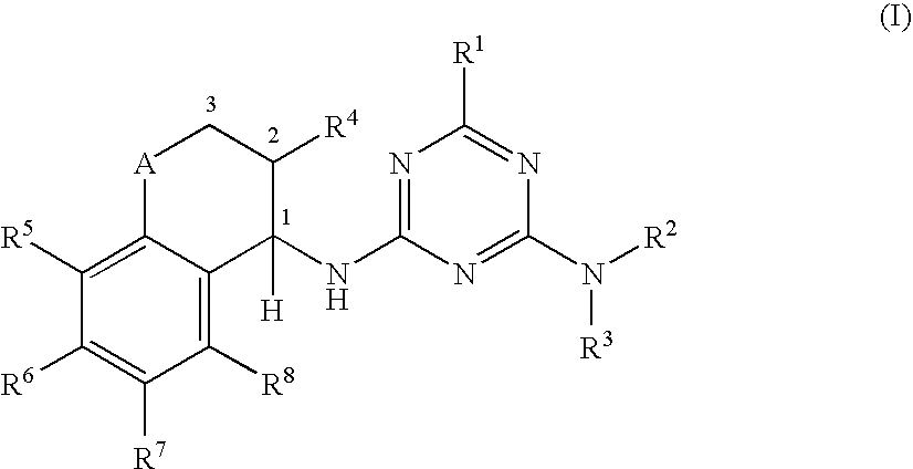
C1([R5])=C2C(=C([R8])C([R7])=C1[R6])C(NC1=NC([R1])=NC(N([R3])[R2])=N1)([H])C([R4])C[A]2
